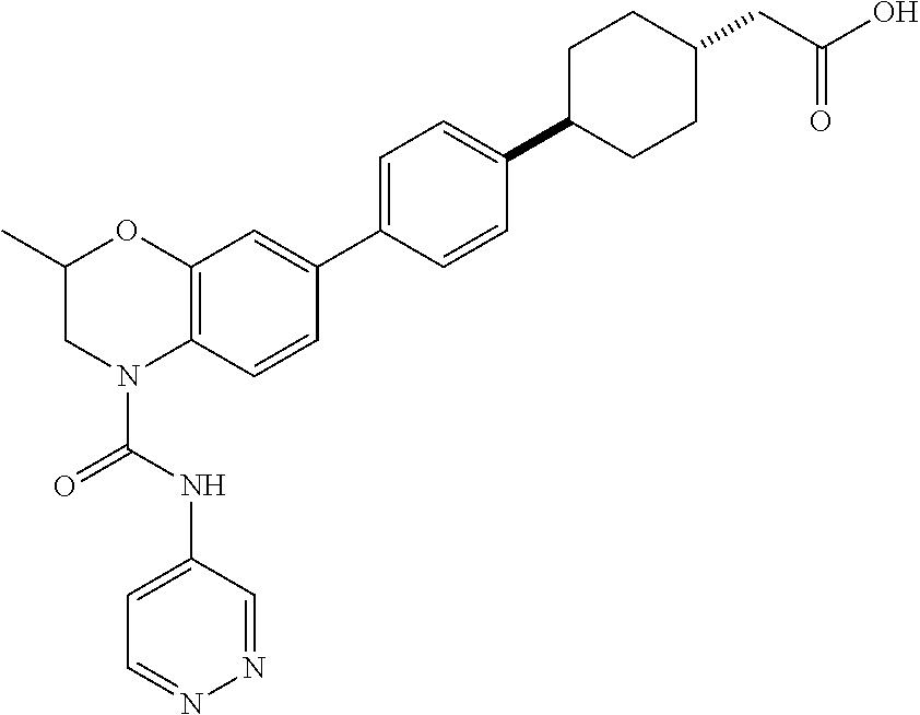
C12=C(C=CC(C3=CC=C(C4CCC(CC(O)=O)CC4)C=C3)=C1)N(C(=O)NC1=CC=NN=C1)CC(C)O2
